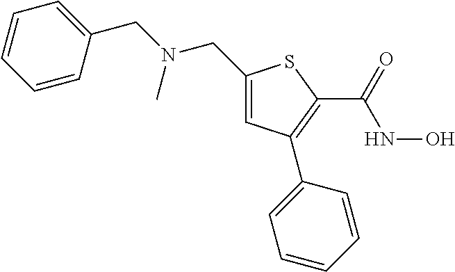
C1(CN(CC2=CC(C3=CC=CC=C3)=C(C(=O)NO)S2)C)=CC=CC=C1
